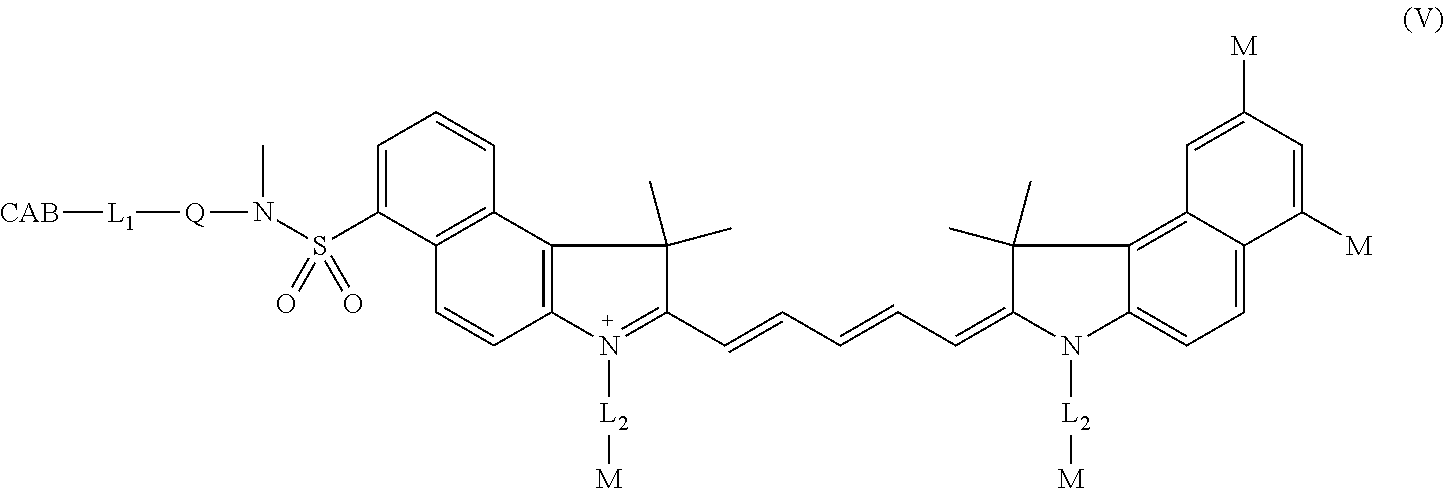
C1=C(S(N([Q][L1][CAB])C)(=O)=O)C2=C(C=C1)C1=C(C=C2)N([L2][M])=C(C=CC=CC=C2C(C)(C)C3=C4C(=CC=C3N2[L2][M])C([M])=CC([M])=C4)C1(C)C
